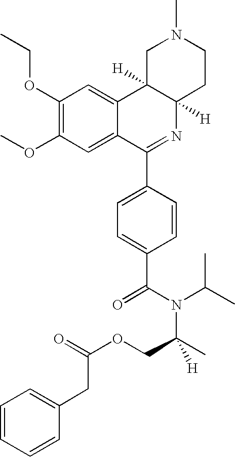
C1(OCC)=C(OC)C=C2C(=C1)C1([H])C([H])(N=C2C2=CC=C(C(=O)N(C(C)C)C(COC(=O)CC3=CC=CC=C3)(C)[H])C=C2)CCN(C)C1
